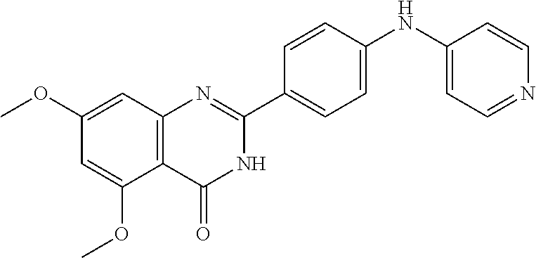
C1(OC)=CC2=C(C(OC)=C1)C(=O)NC(C1=CC=C(NC3=CC=NC=C3)C=C1)=N2
